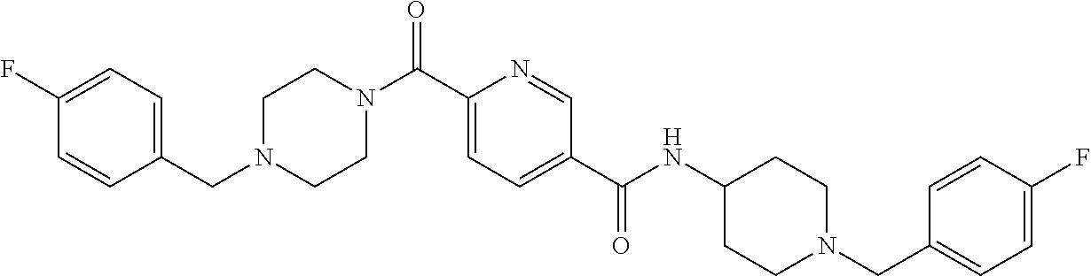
C1N(CC2=CC=C(F)C=C2)CCN(C(C2=CC=C(C(NC3CCN(CC4=CC=C(F)C=C4)CC3)=O)C=N2)=O)C1
